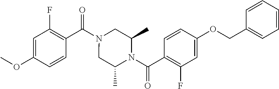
C1=C(OC)C=CC(C(N2CC(C)N(C(C3=C(F)C=C(OCC4=CC=CC=C4)C=C3)=O)C(C)C2)=O)=C1F
